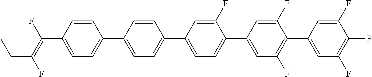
C1=CC(C(=C(F)CC)F)=CC=C1C1=CC=C(C2=CC=C(C3=CC(F)=C(C4=CC(F)=C(F)C(F)=C4)C(F)=C3)C(F)=C2)C=C1
